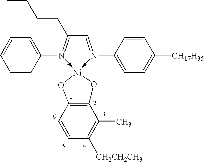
[Ni]12(-N(C3=CC=CC=C3)=C(CCCC)C=N->1C1=CC=C([CH17H35])C=C1)OC1=C(O2)C(C)=C([CH2CH2CH3])C=C1
